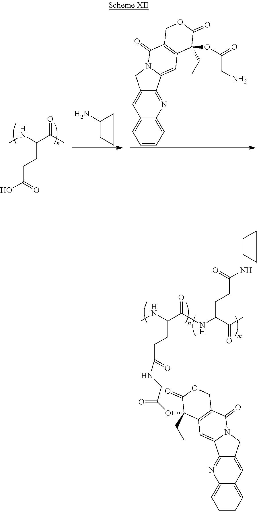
CNC(C(C)=O)CCC(O)=O.C1C(N)CC1.C1=CC=C2C(=C1)C=C1C(=N2)C2=CC3=C(C(=O)N2C1)COC(=O)C3(OC(CN)=O)CC.C1CC(NC(CCC(C(C)=O)NC(C(NC)CCC(=O)NCC(OC2(CC)C3=C(C(=O)N4C(=C3)C3=NC5=CC=CC=C5C=C3C4)COC2=O)=O)=O)=O)C1
